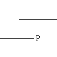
C1(C)(C)CC(C)(C)P1
